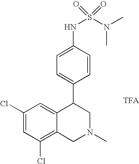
C1(Cl)=C2C(=CC(Cl)=C1)C(C1=CC=C(NS(=O)(N(C)C)=O)C=C1)CN(C)C2
